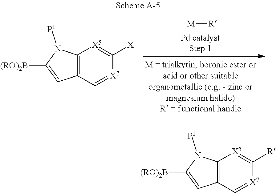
[M][R].C12=C(C=[X7]C([X])=[X5]1)C=C([(RO)2B])N2[P1].C12=C(C=[X7]C([R])=[X5]1)C=C([(RO)2B])N2[P1]
